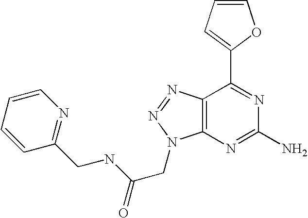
C1=CC=C(C2=NC(N)=NC3=C2N=NN3CC(NCC2=NC=CC=C2)=O)O1
